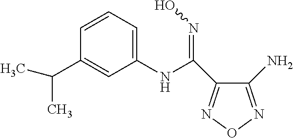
C1(NC(=NO)C2=NON=C2N)=CC=CC(C(C)C)=C1
